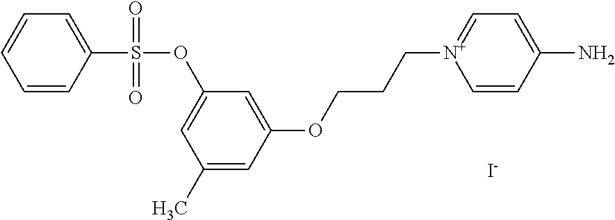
C1=CC(N)=CC=[N+]1CCCOC1=CC(OS(=O)(=O)C2=CC=CC=C2)=CC(C)=C1.[I-]
